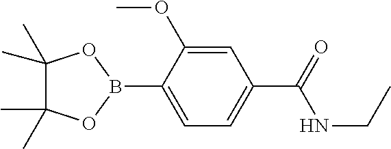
C1(C)(C)C(C)(C)OB(C2=CC=C(C(=O)NCC)C=C2OC)O1
